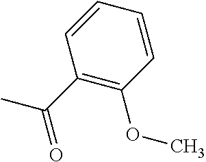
CC(C1=C(OC)C=CC=C1)=O
